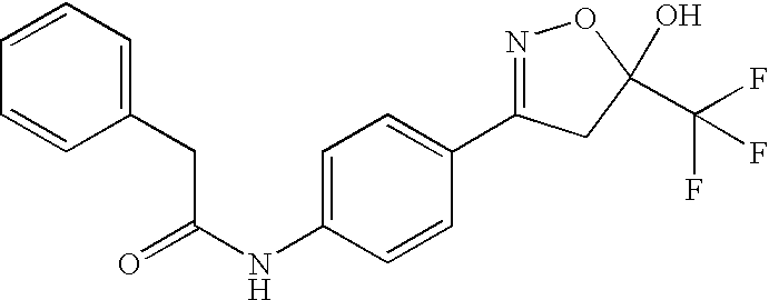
O=C(NC1=CC=C(C2=NOC(C(F)(F)F)(O)C2)C=C1)CC1=CC=CC=C1
